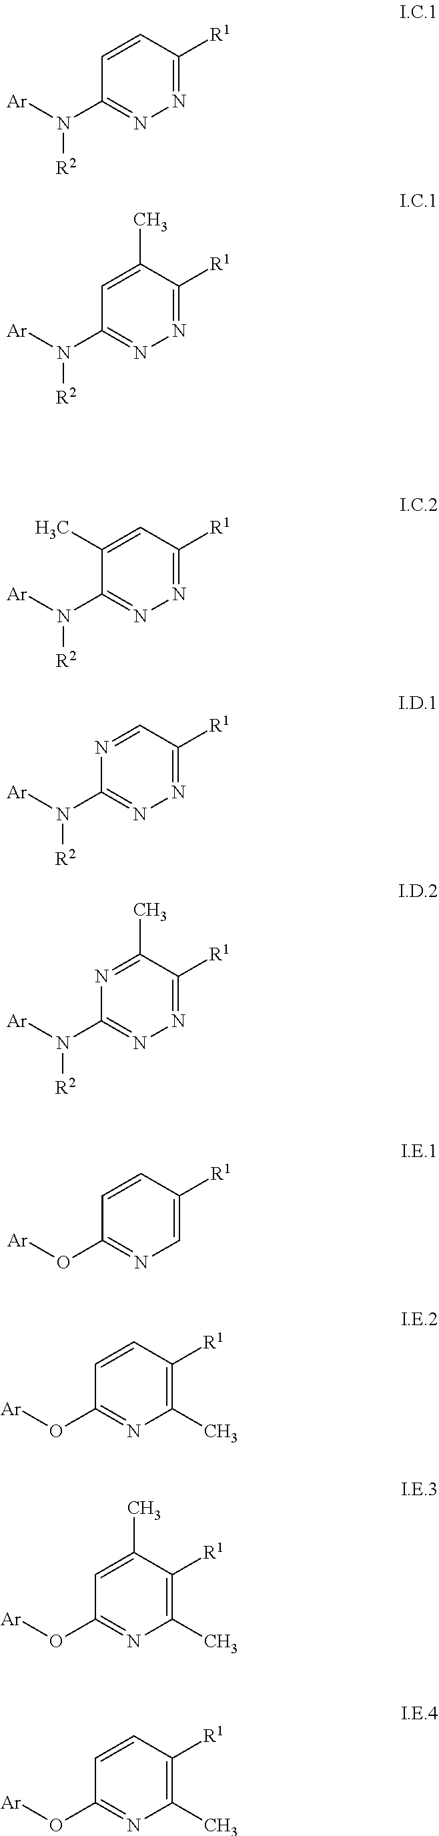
C1(N([Ar])[R2])=NN=C([R1])C=C1.C1(N([Ar])[R2])=NN=C([R1])C(C)=C1.C1(N([Ar])[R2])=NN=C([R1])C=C1C.C1(N([Ar])[R2])=NN=C([R1])C=N1.C1(N([Ar])[R2])=NN=C([R1])C(C)=N1.C1(O[Ar])=NC=C([R1])C=C1.C1(O[Ar])=NC(C)=C([R1])C=C1.C1(O[Ar])=NC(C)=C([R1])C(C)=C1.C1(O[Ar])=NC(C)=C([R1])C=C1
